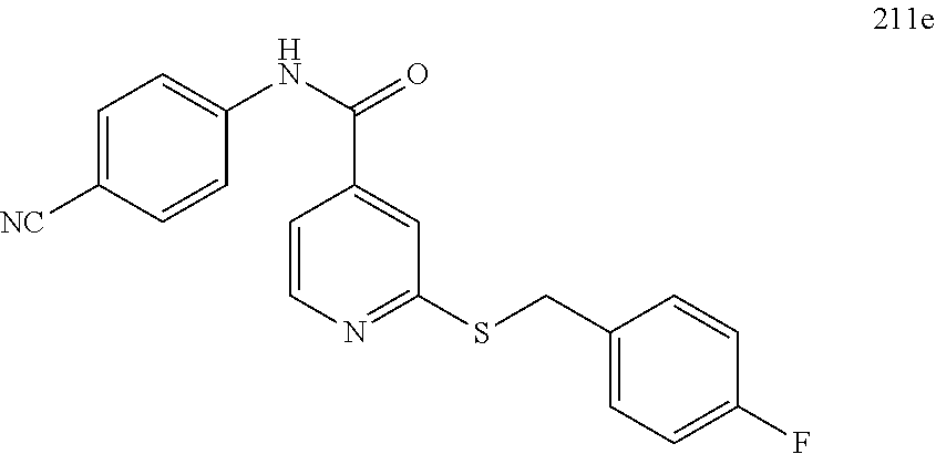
C1=C([NC])C=CC(NC(C2=CC(SCC3=CC=C(F)C=C3)=NC=C2)=O)=C1
